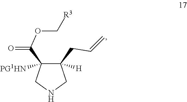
C1(C(OC[R3])=O)([PG1HN])C(CC=C)([H])CNC1
